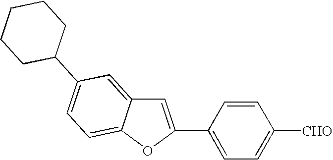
C1=C(C2=CC=C([CHO])C=C2)OC2=CC=C(C3CCCCC3)C=C12
